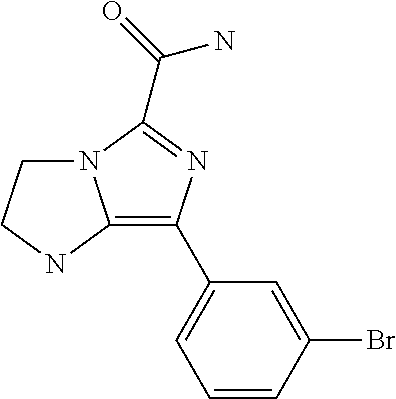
C1=CC(Br)=CC(C2=C3N(C(C(N)=O)=N2)CCN3)=C1
